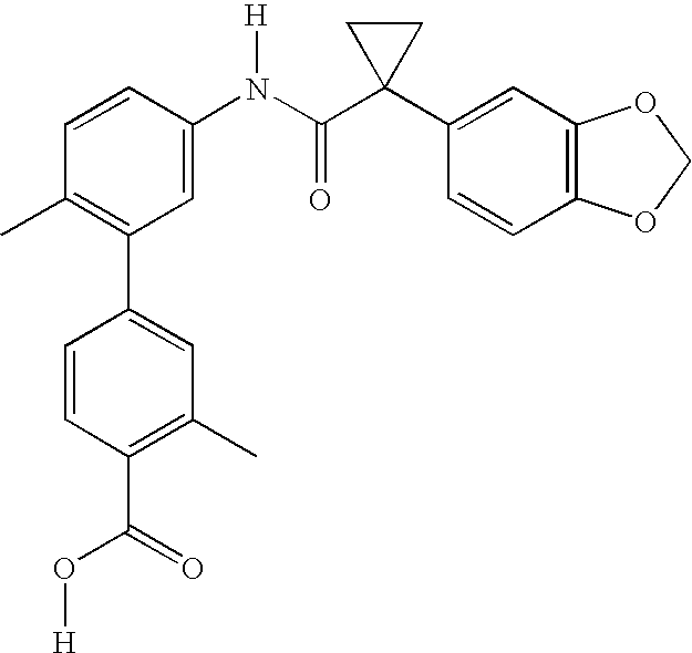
C1(N(C(C2(C3=CC4=C(C=C3)OCO4)CC2)=O)[H])=CC(C2=CC(C)=C(C(O[H])=O)C=C2)=C(C)C=C1
